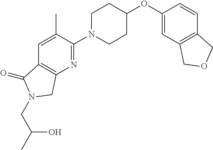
C1(OC2CCN(C3=NC4=C(C=C3C)C(=O)N(CC(O)C)C4)CC2)=CC2=C(C=C1)COC2
